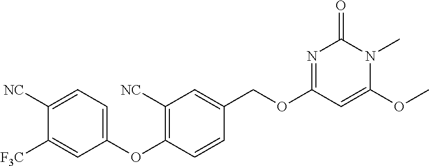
C1([NC])=CC=C(OC2=C([NC])C=C(COC3=NC(=O)N(C)C(OC)=C3)C=C2)C=C1[F3C]
